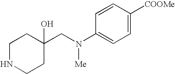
C(C1(O)CCNCC1)N(C1=CC=C([COOMe])C=C1)[Me]
